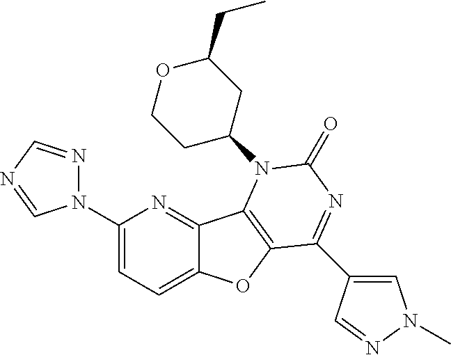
C1(N2N=CN=C2)=CC=C2C(=N1)C1=C(O2)C(C2=CN(C)N=C2)=NC(=O)N1C1CCOC(CC)C1
